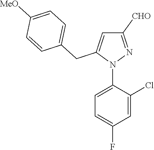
N1(C2=CC=C(F)C=C2Cl)N=C([CHO])C=C1CC1=CC=C([MeO])C=C1
